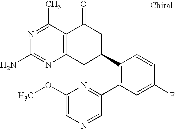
C12=C(CC(C3=C(C4=NC(OC)=CN=C4)C=C(F)C=C3)CC1=O)N=C(N)N=C2C
